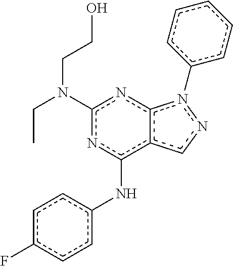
c1(N(CC)CCO)nc(Nc2ccc(F)cc2)c2c(n1)n(-c1ccccc1)nc2
